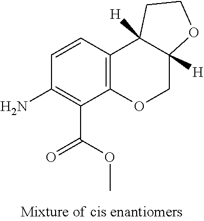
NC1=C(C(OC)=O)C2=C(C=C1)C1([H])C([H])(CO2)OCC1
